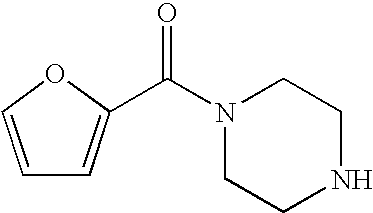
C(=O)(N1CCNCC1)C1=CC=CO1
